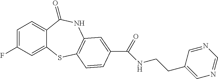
C1=C(F)C=C2C(=C1)C(=O)NC1=C(S2)C=CC(C(=O)NCCC2=CN=CN=C2)=C1
